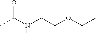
CC(NCCOCC)=O
